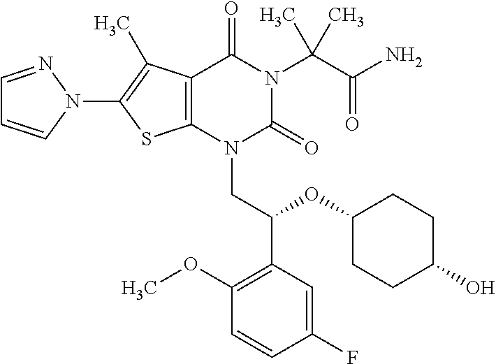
C12=C(C(C)=C(N3C=CC=N3)S1)C(=O)N(C(C(N)=O)(C)C)C(=O)N2CC(C1=C(OC)C=CC(F)=C1)OC1CCC(O)CC1
